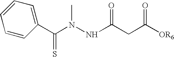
C1=CC(C(N(NC(CC(=O)[OR6])=O)C)=S)=CC=C1
